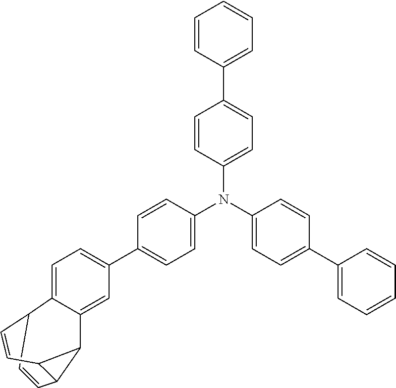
C1=CC2C3C4=CC(C5=CC=C(N(C6=CC=C(C7=CC=CC=C7)C=C6)C6=CC=C(C7=CC=CC=C7)C=C6)C=C5)=CC=C4C1C=CC32
